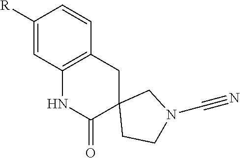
C12(CCN(C#N)C1)CC1=C(NC2=O)C=C([R])C=C1
